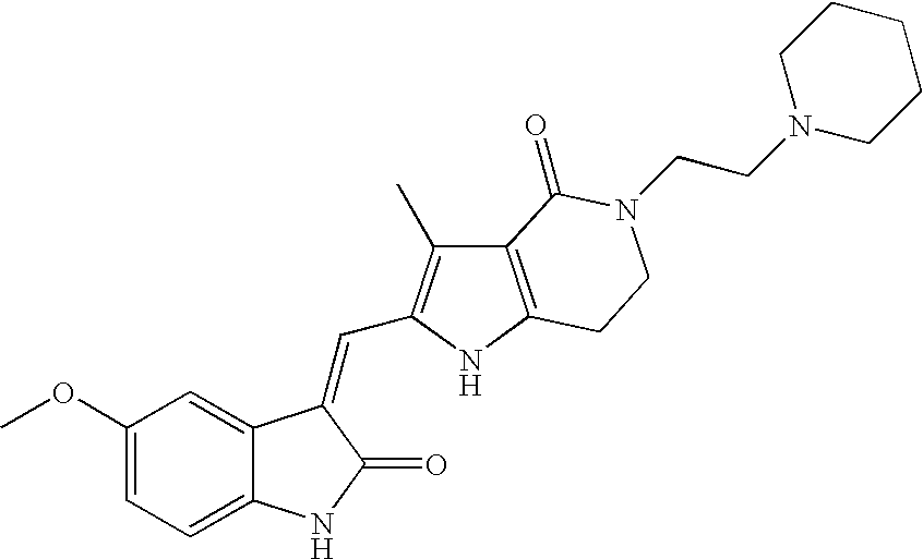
C1=C(OC)C=C2C(=C1)NC(=O)C2=CC1=C(C)C2=C(N1)CCN(CCN1CCCCC1)C2=O
